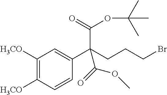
C1([H3CO])=C([H3CO])C=CC(C(CCCBr)(C(=O)OC(C)(C)C)C(=O)OC)=C1
